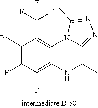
C1(Br)=C(F)C(F)=C2C(=C1C(F)(F)F)N1C(=NN=C1C)C(C)(C)N2
